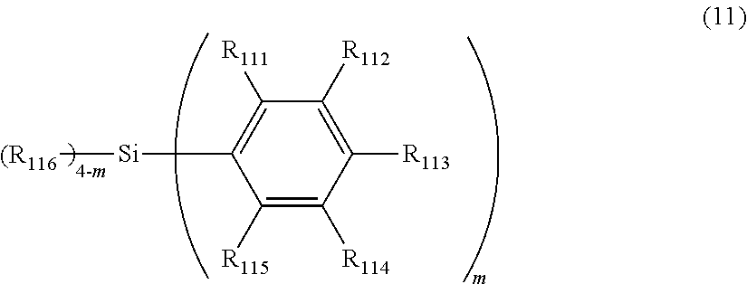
C1([R113])=C([R112])C([R111])=C([Si][(R116])C([R115])=C1[R114]
